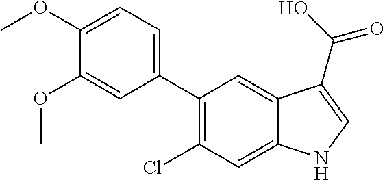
C1(C2=C(Cl)C=C3C(=C2)C(C(O)=O)=CN3)=CC=C(OC)C(OC)=C1
